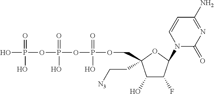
C1(O)C(F)C(N2C(=O)N=C(N)C=C2)OC1(COP(OP(OP(O)(=O)O)(=O)O)(=O)O)CC[N3]
